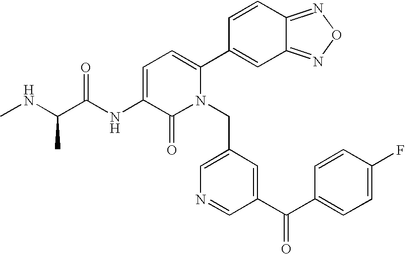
C1=C(NC(C(NC)C)=O)C(=O)N(CC2=CN=CC(C(C3=CC=C(F)C=C3)=O)=C2)C(C2=CC3=NON=C3C=C2)=C1
